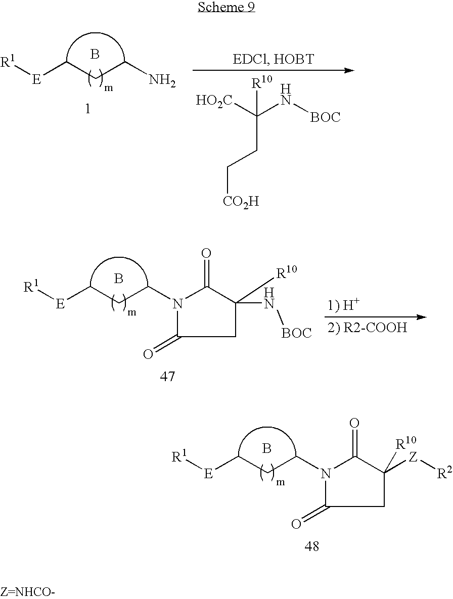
[R1][E]CCCN1C(=O)C(N[BOC])([R10])CC1=O.B.[R1][E]CCCN1C(=O)C([Z][R2])([R10])CC1=O.B.[R1][E]CCCN.B.[HO2C]C(N[BOC])([R10])CC[CO2H]
